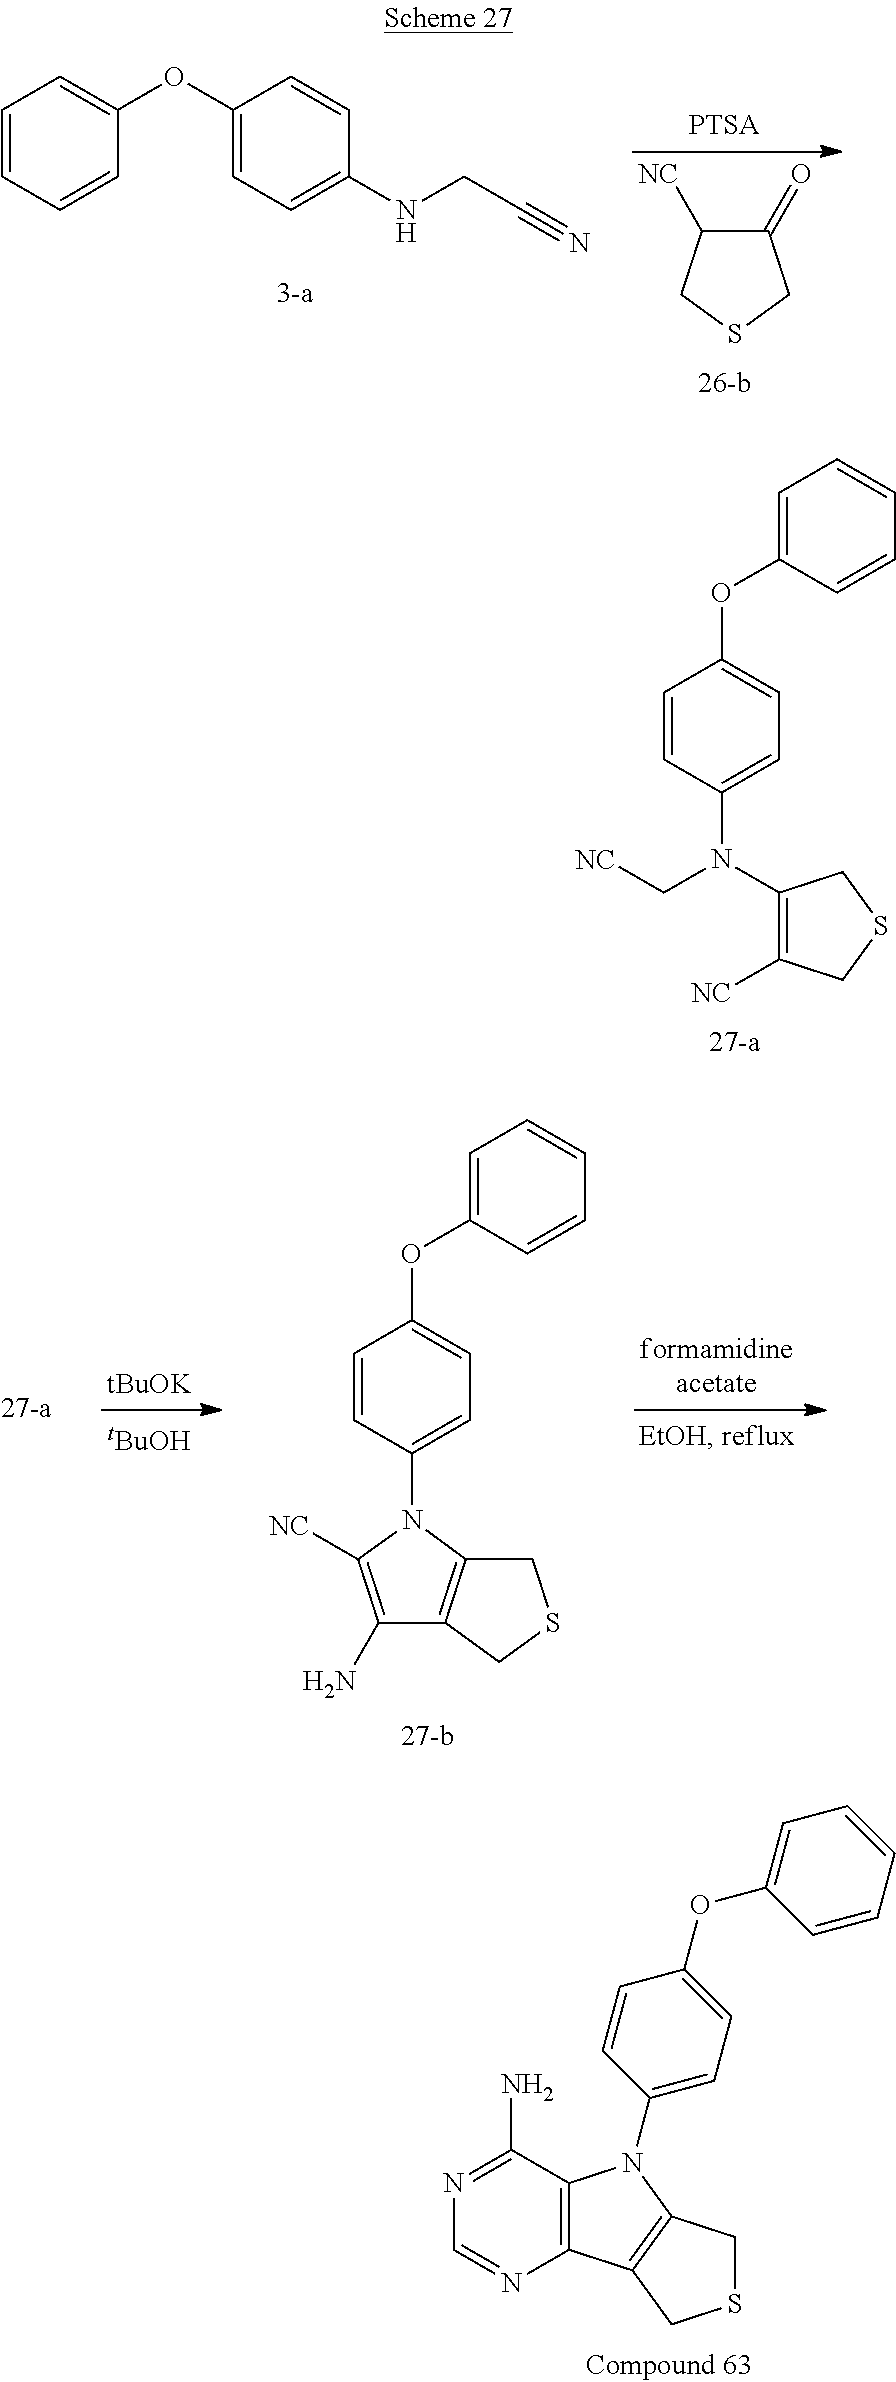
C1=C(OC2=CC=C(N(C[NC])C3=C([NC])CSC3)C=C2)C=CC=C1.C1=C(OC2=CC=C(N3C([NC])=C(N)C4=C3CSC4)C=C2)C=CC=C1.[tBuOK].[tBuOH].C12=C(C(N)=NC=N1)N(C1=CC=C(OC3=CC=CC=C3)C=C1)C1=C2CSC1.C1=CC=CC(OC2=CC=C(NCC#N)C=C2)=C1.C1(=O)C([NC])CSC1
